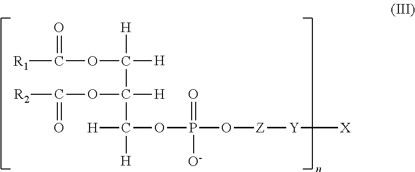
[R1]C(=O)OC([H])([H])C(OC(=O)[R2])(C([H])([H])OP(=O)([O-])O[Z][Y][X])[H]
